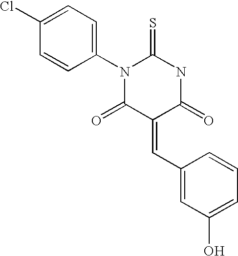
C1=CC(N2C(=S)NC(=O)C(=CC3=CC(O)=CC=C3)C2=O)=CC=C1Cl
